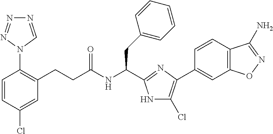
C1=CC(Cl)=CC(CCC(NC(CC2=CC=CC=C2)C2=NC(C3=CC4=C(C=C3)C(N)=NO4)=C(Cl)N2)=O)=C1N1C=NN=N1
